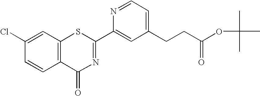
C1(Cl)=CC2=C(C=C1)C(=O)N=C(C1=CC(CCC(OC(C)(C)C)=O)=CC=N1)S2
